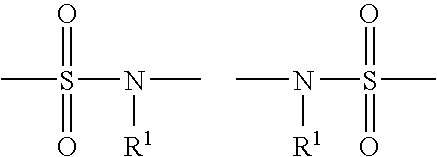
CS(N(C)[R1])(=O)=O.CN(S(C)(=O)=O)[R1]
